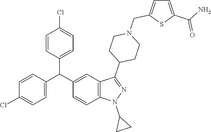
C1=CC(C(C2=CC3=C(C=C2)N(C2CC2)N=C3C2CCN(CC3=CC=C(C(N)=O)S3)CC2)C2=CC=C(Cl)C=C2)=CC=C1Cl
